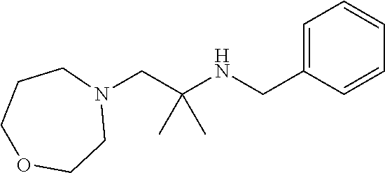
N1(CC(NCC2=CC=CC=C2)(C)C)CCCOCC1
